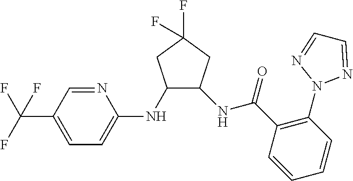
C1(NC2=CC=C(C(F)(F)F)C=N2)C(NC(C2=C(N3N=CC=N3)C=CC=C2)=O)CC(F)(F)C1
